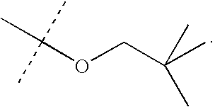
CC(C)(C)OCC(C)(C)C
